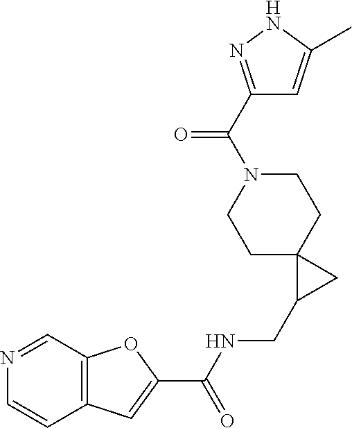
C12=C(C=NC=C1)OC(C(NCC1CC13CCN(C(=O)C1=NNC(C)=C1)CC3)=O)=C2
